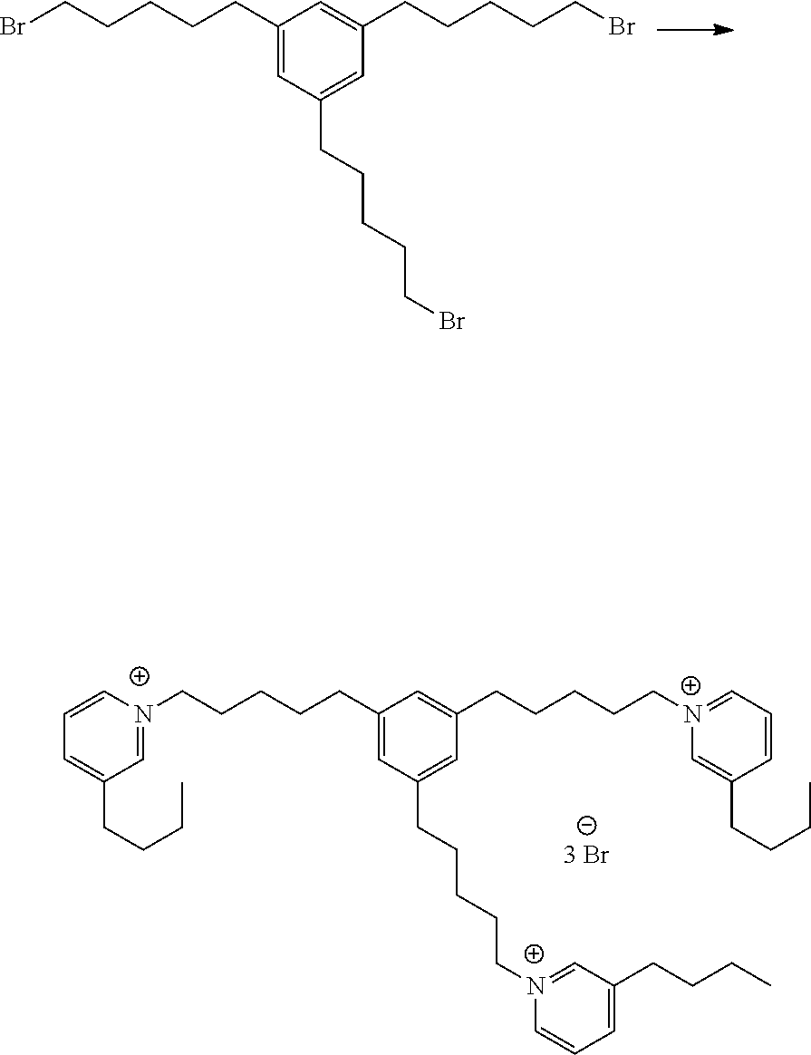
BrCCCCCC1=CC(CCCCCBr)=CC(CCCCCBr)=C1.[N+]1(CCCCCC2=CC(CCCCC[N+]3=CC(CCCC)=CC=C3)=CC(CCCCC[N+]3=CC=CC(CCCC)=C3)=C2)=CC(CCCC)=CC=C1
